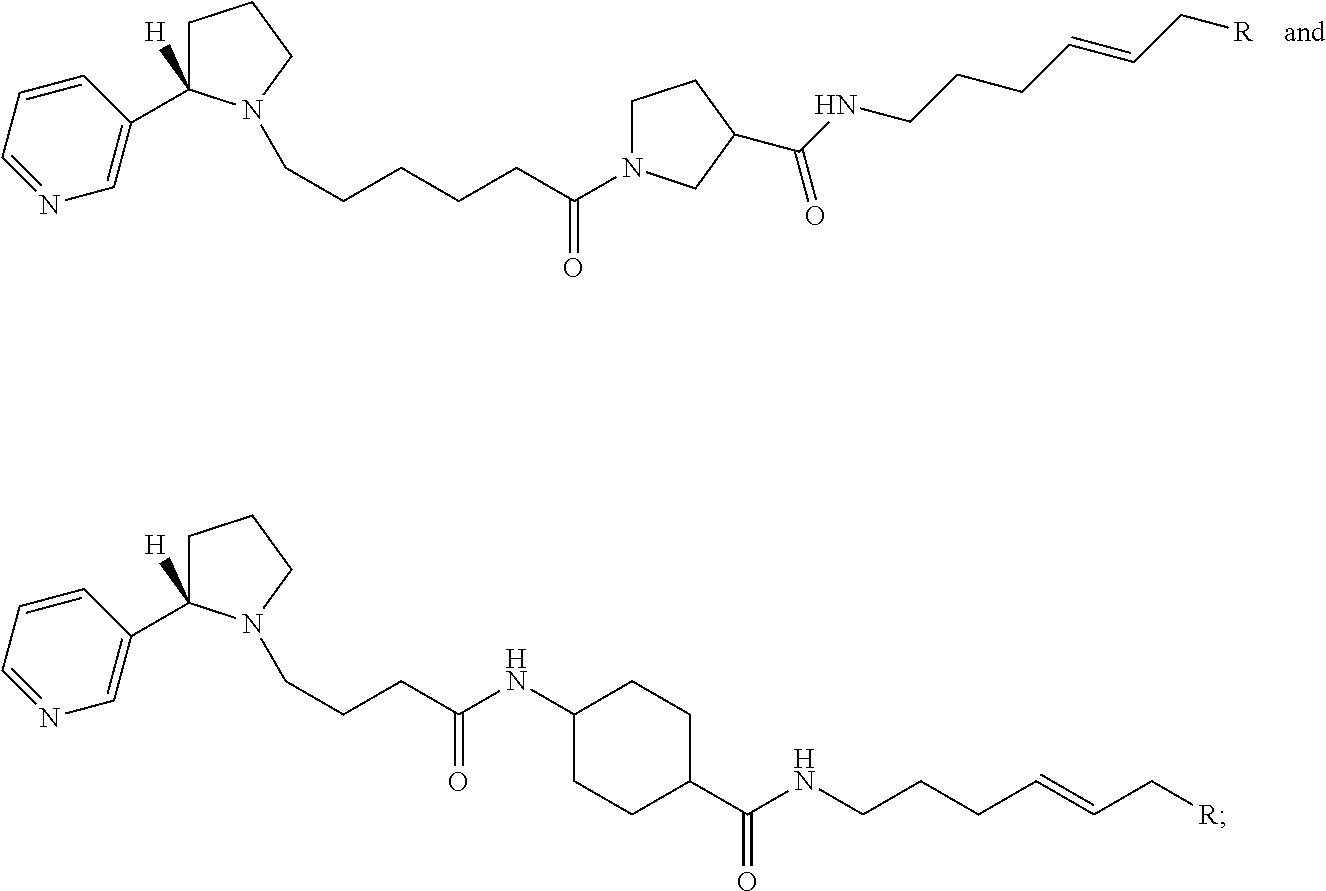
C1=CC(C2([H])CCCN2CCCCCC(N2CCC(C(NCCCC=CC[R])=O)C2)=O)=CN=C1.C1=CC(C2([H])CCCN2CCCC(NC2CCC(C(NCCCC=CC[R])=O)CC2)=O)=CN=C1
